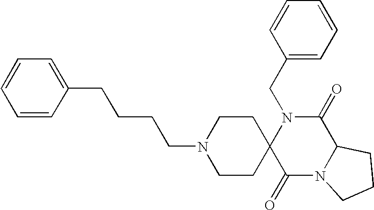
C(N1C2(C(=O)N3C(C1=O)CCC3)CCN(CCCCC1=CC=CC=C1)CC2)C1=CC=CC=C1
